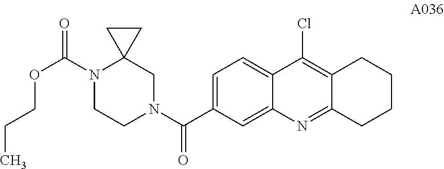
C1=C(C(N2CC3(N(C(=O)OCCC)CC2)CC3)=O)C=C2C(=C1)C(Cl)=C1C(=N2)CCCC1
